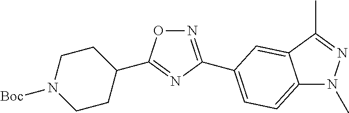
N1=C(C2=CC=C3N(C)N=C(C)C3=C2)N=C(C2CCN([Boc])CC2)O1
